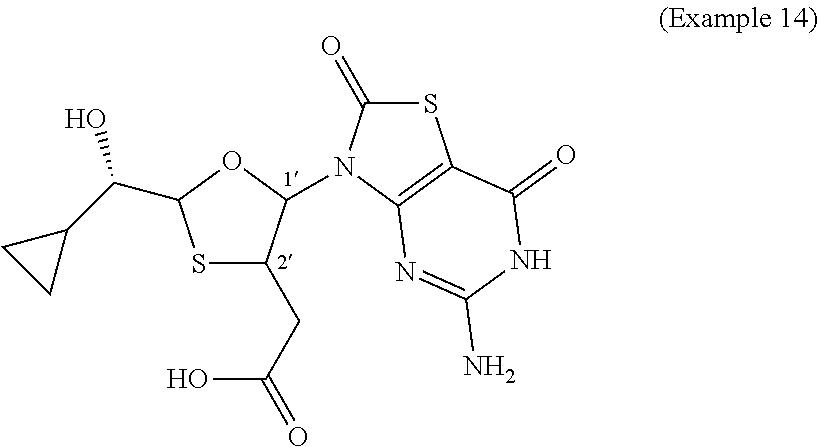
S1C(CC(O)=O)C(N2C(=O)SC3=C2N=C(N)NC3=O)OC1C(C1CC1)O
